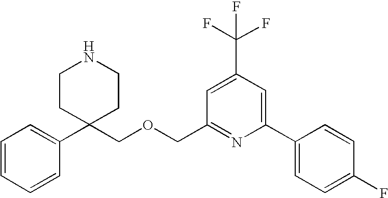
C1=CC=CC(C2(COCC3=NC(C4=CC=C(F)C=C4)=CC(C(F)(F)F)=C3)CCNCC2)=C1
